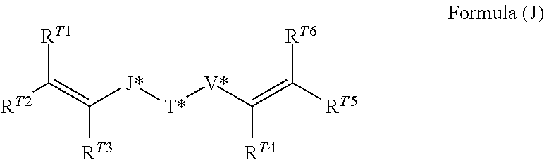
[RT2]C(=C([J*][T*][V*]C(=C([RT5])[RT6])[RT4])[RT3])[RT1]
